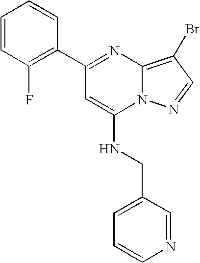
C1(C2=C(F)C=CC=C2)=NC2=C(Br)C=NN2C(NCC2=CC=CN=C2)=C1
